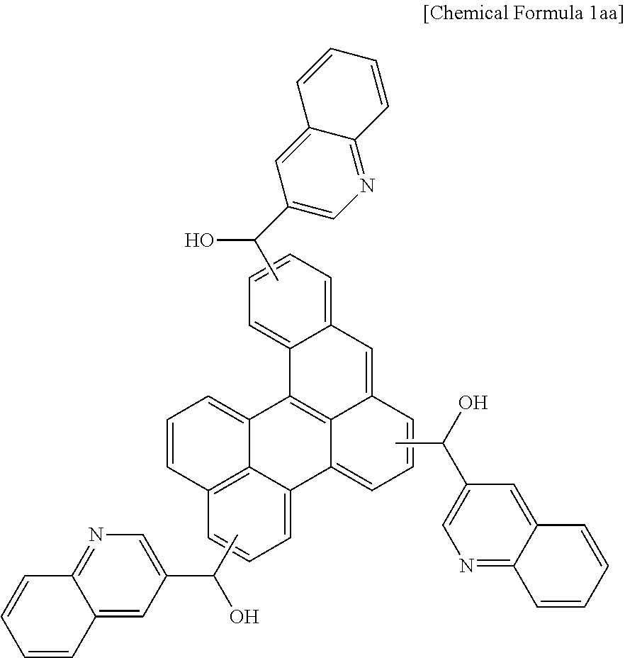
C12=C3C(=CC=C1)C1=CC=CC4=CC5=CC=CC=C5C(=C14)C3=CC=C2.C1=CC=CC2=CC(C(O)C)=CN=C12.C12=NC=C(C(O)C)C=C1C=CC=C2.C1=C2C(=NC=C1C(C)O)C=CC=C2
